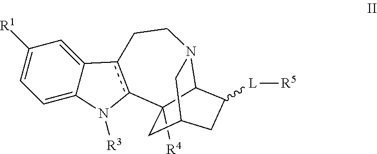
C1=C2C(=CC([R1])=C1)c1c(N2[R3])C2([R4])C3N(CC1)CC(CC3[L][R5])C2
